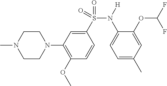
N1(C2=C(OC)C=CC(S(=O)(N([H])C3=CC=C(C)C=C3OC(F)F)=O)=C2)CCN(C)CC1
